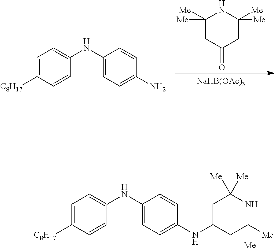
C1([Me])([Me])CC(=O)CC([Me])([Me])N1.[NaHB(OAc)3].C1=C([C8H17])C=CC(NC2=CC=C(N)C=C2)=C1.C1=C([C8H17])C=CC(NC2=CC=C(NC3CC([Me])([Me])NC([Me])([Me])C3)C=C2)=C1
